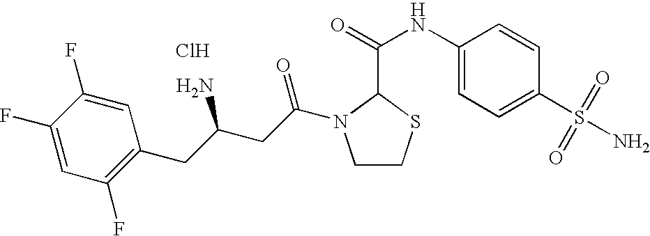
Cl.C1(F)=CC(F)=C(CC(CC(=O)N2CCSC2C(=O)NC2=CC=C(S(N)(=O)=O)C=C2)N)C=C1F
